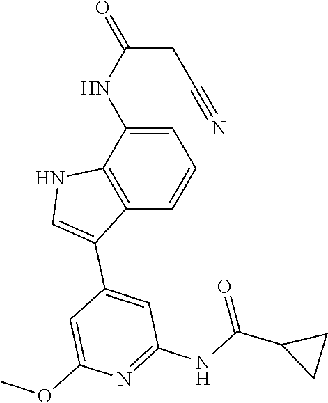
C1=C(NC(CC#N)=O)C2=C(C=C1)C(C1=CC(NC(=O)C3CC3)=NC(OC)=C1)=CN2
